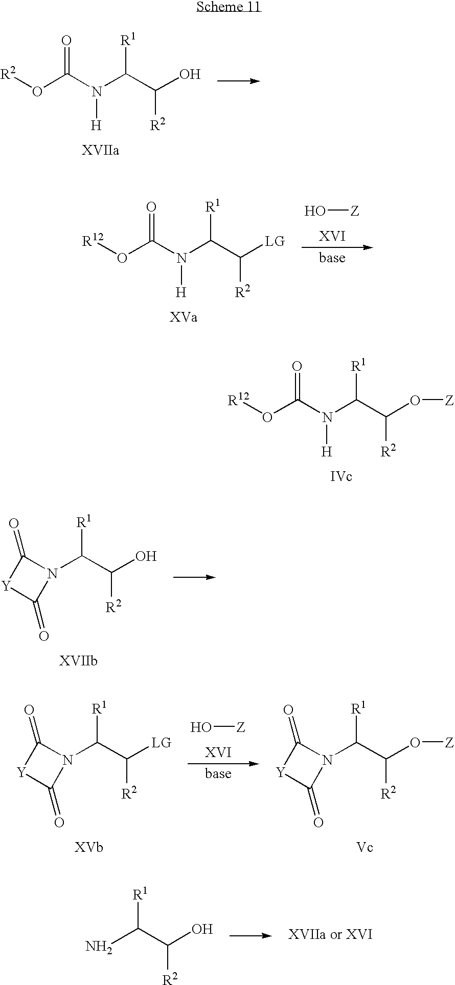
N(C(C(O)[R2])[R1])([H])C(=O)O[R2].N(C(C([LG])[R2])[R1])([H])C(=O)O[R12].O[Z].N(C(C(O[Z])[R2])[R1])([H])C(=O)O[R12].C(C(O)[R2])([R1])N1C(=O)[Y]C1=O.C(C([LG])[R2])([R1])N1C(=O)[Y]C1=O.O[Z].C(C(O[Z])[R2])([R1])N1C(=O)[Y]C1=O.C(C(O)[R2])([R1])N
